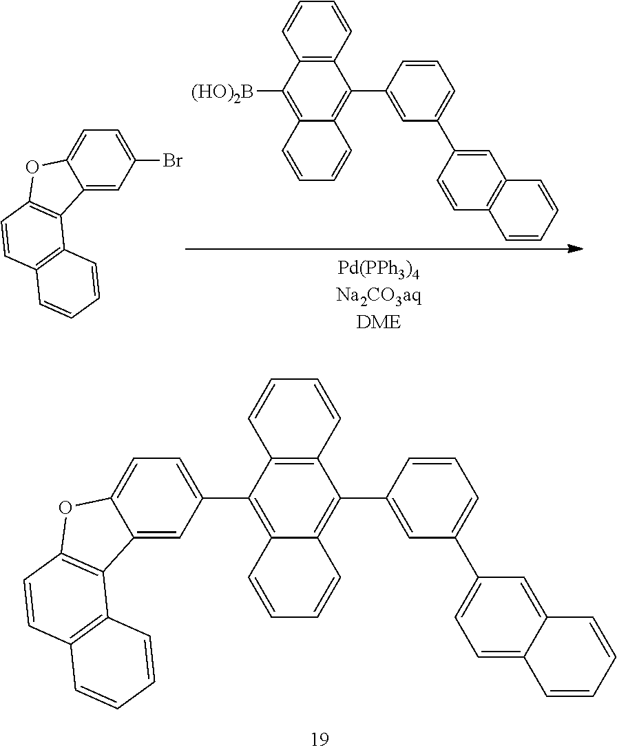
C12=CC(Br)=CC=C1OC1=C2C2=C(C=C1)C=CC=C2.C12=C(C=CC=C1)C(C1=CC(C3=CC4=C(C=C3)C=CC=C4)=CC=C1)=C1C(=C2[(HO)2B])C=CC=C1.C12=CC(C3=C4C(=C(C5=CC(C6=CC=C7C(=C6)C=CC=C7)=CC=C5)C5=C3C=CC=C5)C=CC=C4)=CC=C1OC1=C2C2=C(C=C1)C=CC=C2
